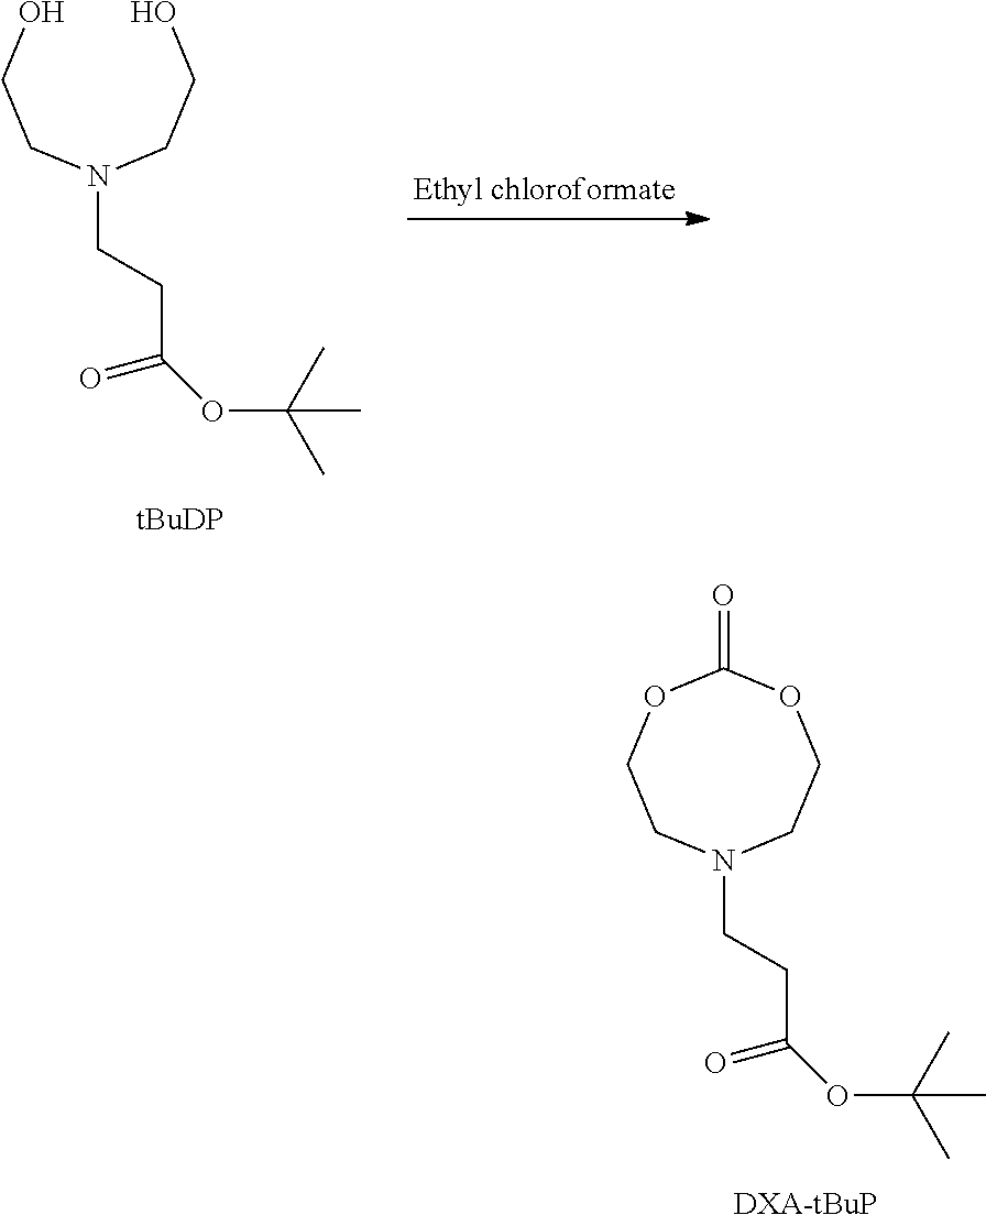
N(CCC(OC(C)(C)C)=O)(CCO)CCO.N1(CCC(OC(C)(C)C)=O)CCOC(=O)OCC1.[DXA-tBuP]
